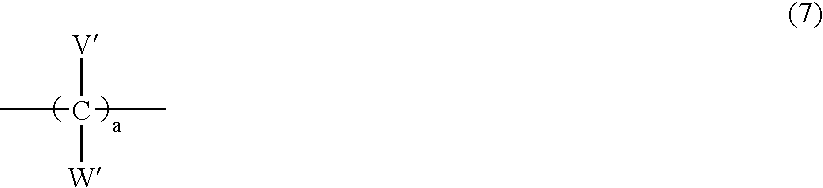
CC([V])(C)[W]
